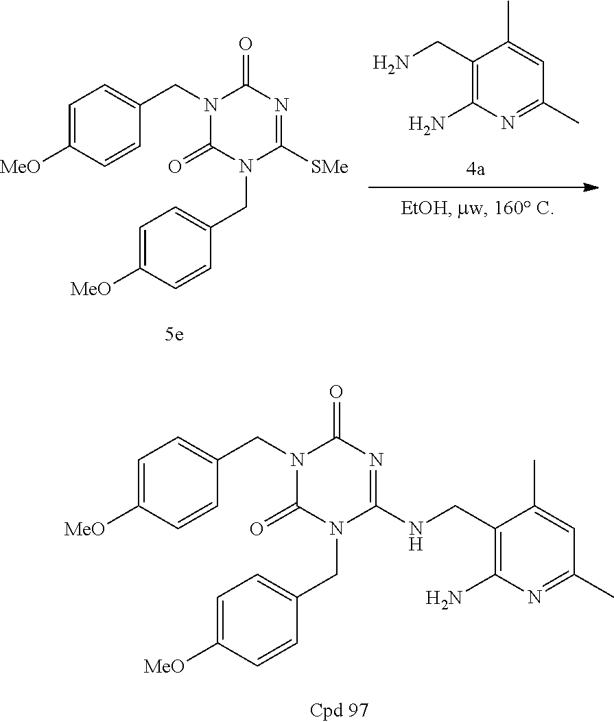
N1(CC2=CC=C([MeO])C=C2)C(=O)N(CC2=CC=C([MeO])C=C2)C(NCC2=C(N)N=C(C)C=C2C)=NC1=O.N1(CC2=CC=C([MeO])C=C2)C(=O)N(CC2=CC=C([MeO])C=C2)C([SMe])=NC1=O.CC1=CC(C)=NC(N)=C1CN
